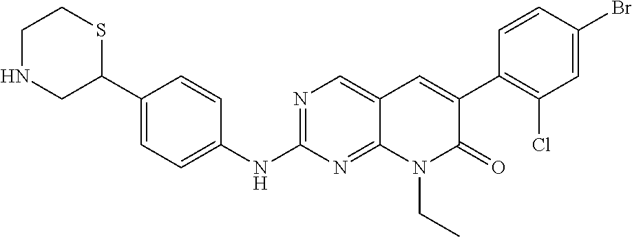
C1NCC(C2=CC=C(NC3=NC=C4C(=N3)N(CC)C(=O)C(C3=C(Cl)C=C(Br)C=C3)=C4)C=C2)SC1
